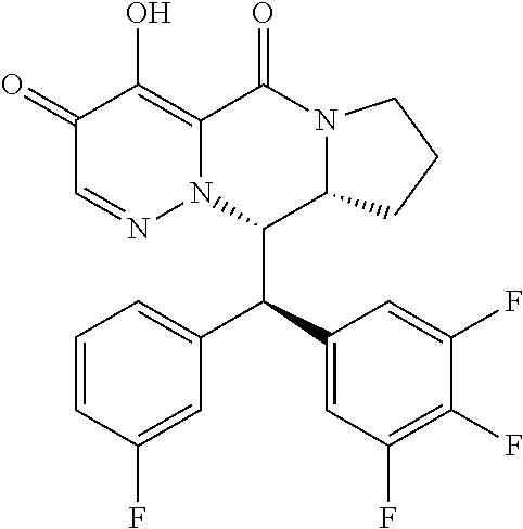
C1=CC(F)=CC(C(C2=CC(F)=C(F)C(F)=C2)C2C3N(C(=O)C4=C(O)C(=O)C=NN24)CCC3)=C1
